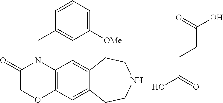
C(CCC(=O)O)(=O)O.C12=C(C=C3C(=C1)CCNCC3)OCC(=O)N2CC1=CC([OMe])=CC=C1
